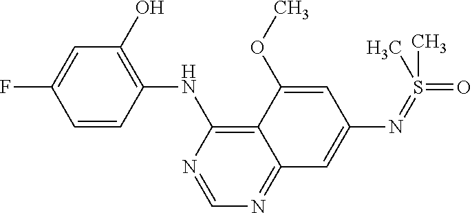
C1=CC(NC2=C3C(=NC=N2)C=C(N=S(=O)(C)C)C=C3OC)=C(O)C=C1F
